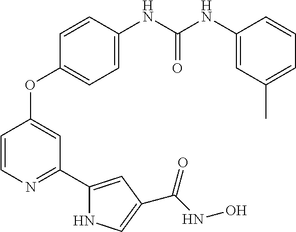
C1=CC(NC(=O)NC2=CC(C)=CC=C2)=CC=C1OC1=CC(C2=CC(C(NO)=O)=CN2)=NC=C1
